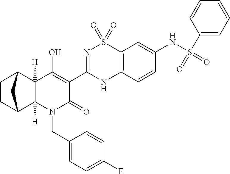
C1CC2C3([H])C([H])(C1C2)C(O)=C(C1=NS(=O)(=O)C2=C(N1)C=CC(NS(=O)(C1=CC=CC=C1)=O)=C2)C(=O)N3CC1=CC=C(F)C=C1
